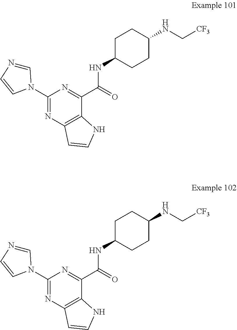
C1(N2C=NC=C2)=NC2=C(C(C(=O)NC3CCC(NC[CF3])CC3)=N1)NC=C2.C1(N2C=NC=C2)=NC2=C(C(C(=O)NC3CCC(NC[CF3])CC3)=N1)NC=C2
